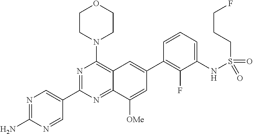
C12=NC(C3=CN=C(N)N=C3)=NC(N3CCOCC3)=C1C=C(C1=C(F)C(NS(CCCF)(=O)=O)=CC=C1)C=C2[OMe]
